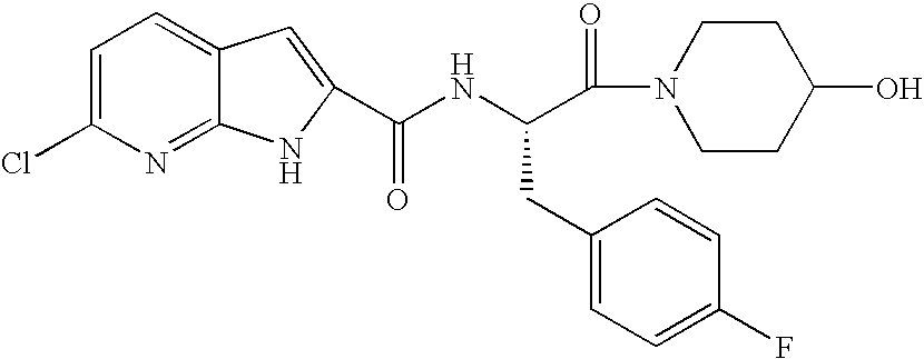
C1=C(Cl)N=C2C(=C1)C=C(C(NC(C(=O)N1CCC(O)CC1)CC1=CC=C(F)C=C1)=O)N2
